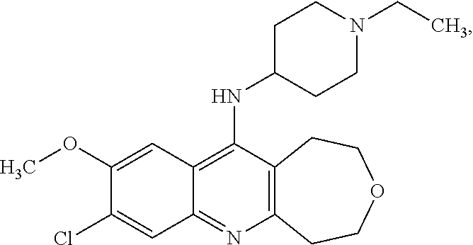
C12=C(N=C3C(=C1NC1CCN(CC)CC1)C=C(OC)C(Cl)=C3)CCOCC2
